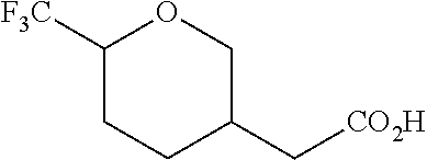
C1([F3C])CCC(C[CO2H])CO1
